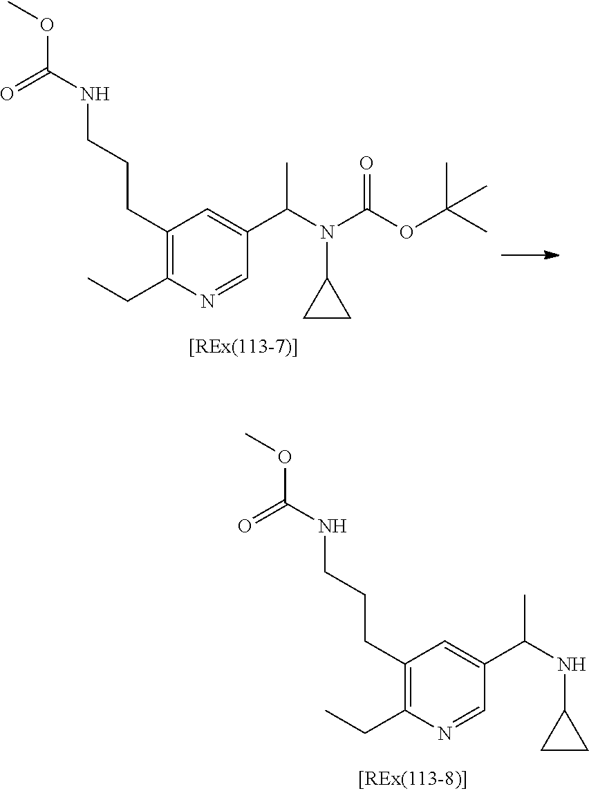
C1(CCCNC(OC)=O)=C(CC)N=CC(C(C)N(C2CC2)C(OC(C)(C)C)=O)=C1.C1(CCCNC(OC)=O)=C(CC)N=CC(C(C)NC2CC2)=C1
